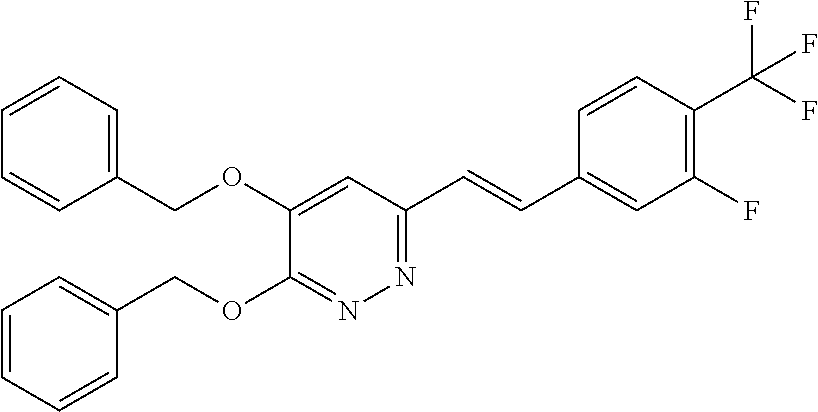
C1(COC2=CC(C=CC3=CC(F)=C(C(F)(F)F)C=C3)=NN=C2OCC2=CC=CC=C2)=CC=CC=C1
